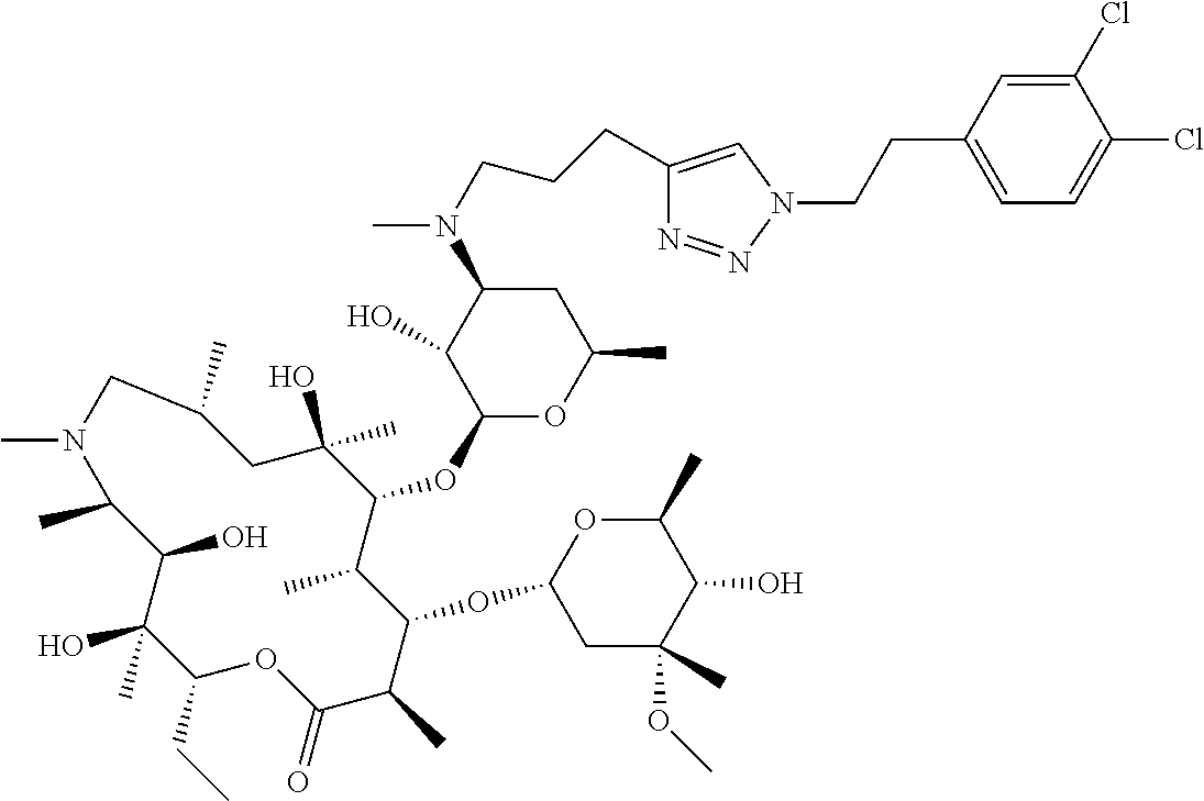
C1(CC)C(C)(O)C(O)C(C)N(C)CC(C)CC(O)(C)C(OC2OC(C)CC(N(C)CCCC3=CN(CCC4=CC=C(Cl)C(Cl)=C4)N=N3)C2O)C(C)C(OC2CC(C)(OC)C(O)C(C)O2)C(C)C(=O)O1
